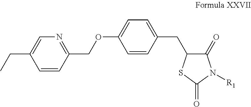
C1(COC2=CC=C(CC3C(=O)N([R1])C(=O)S3)C=C2)=NC=C(CC)C=C1
